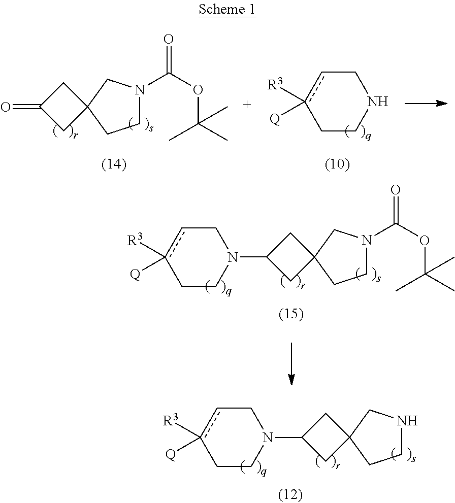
C1NCC2(C1)CC(N1Ccc([R3])([Q])CC1)C2.C1N(C(OC(C)(C)C)=O)CC2(C1)CC(N1Ccc([R3])([Q])CC1)C2.C1N(C(OC(C)(C)C)=O)CC2(C1)CC(=O)C2.C1cc([R3])([Q])CCN1
